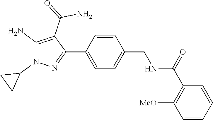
C1=CC=CC(C(NCC2=CC=C(C3=NN(C4CC4)C(N)=C3C(=O)N)C=C2)=O)=C1[MeO]
